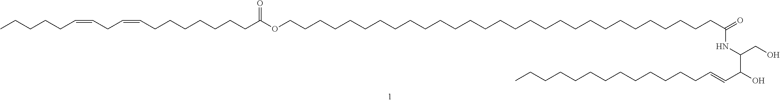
CCCCCC=CCC=CCCCCCCCC(=O)OCCCCCCCCCCCCCCCCCCCCCCCCCCCCCC(=O)NC(C(O)C=CCCCCCCCCCCCCC)CO
